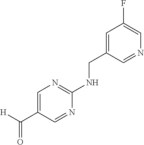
[H]C(C1=CN=C(NCC2=CC(F)=CN=C2)N=C1)=O
